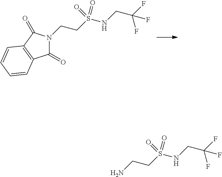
N1(CCS(NCC(F)(F)F)(=O)=O)C(=O)C2=C(C1=O)C=CC=C2.NCCS(NCC(F)(F)F)(=O)=O
